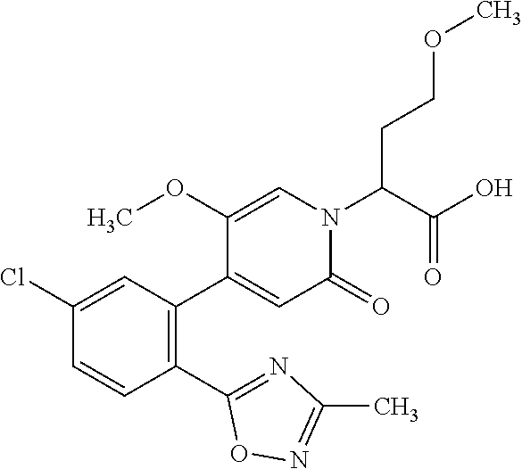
C1(C2=NC(C)=NO2)=C(C2=CC(=O)N(C(C(O)=O)CCOC)C=C2OC)C=C(Cl)C=C1
